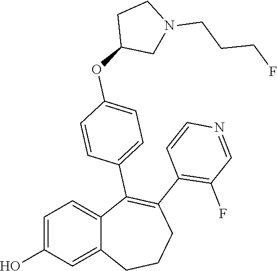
C1=C(O)C=C2C(=C1)C(C1=CC=C(OC3CN(CCCF)CC3)C=C1)=C(C1=C(F)C=NC=C1)CCC2
